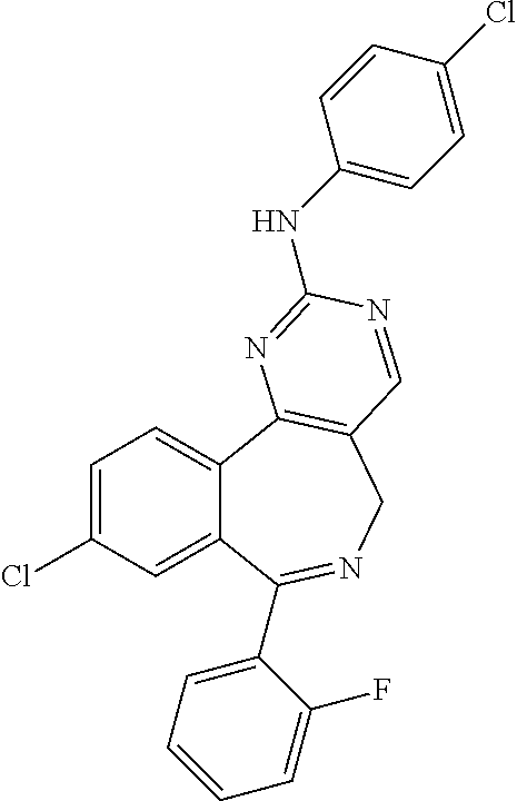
C1=C(Cl)C=C2C(=C1)C1=C(CN=C2C2=CC=CC=C2F)C=NC(NC2=CC=C(Cl)C=C2)=N1
